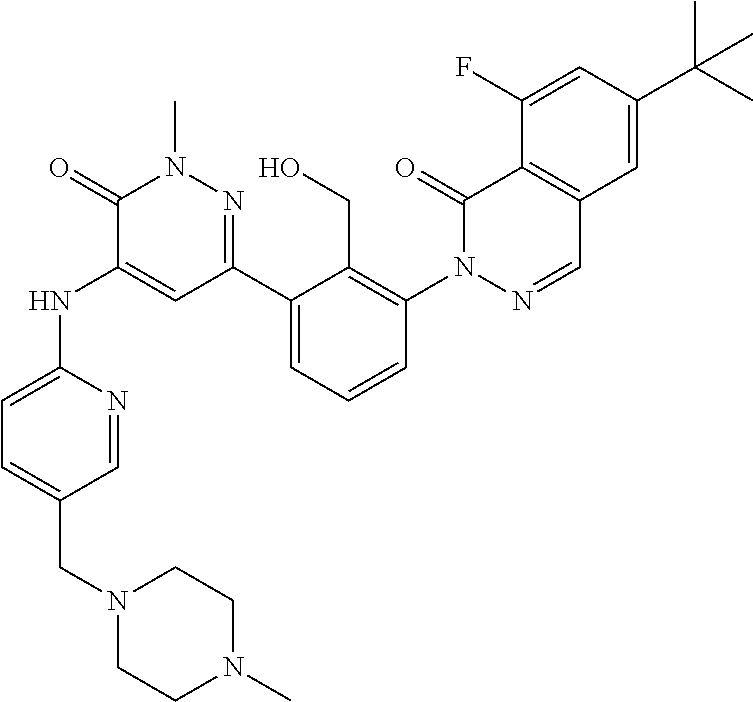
C1=NC(NC2=CC(C3=CC=CC(N4N=CC5=C(C4=O)C(F)=CC(C(C)(C)C)=C5)=C3CO)=NN(C)C2=O)=CC=C1CN1CCN(C)CC1
